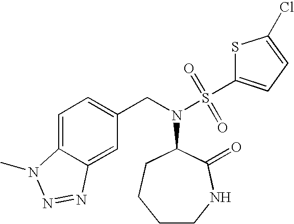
C12=CC=C(CN(C3CCCCNC3=O)S(=O)(=O)C3=CC=C(Cl)S3)C=C1N=NN2C
